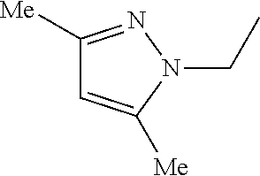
C1([Me])=NN(CC)C([Me])=C1
